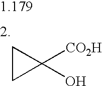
C1CC1([CO2H])O
